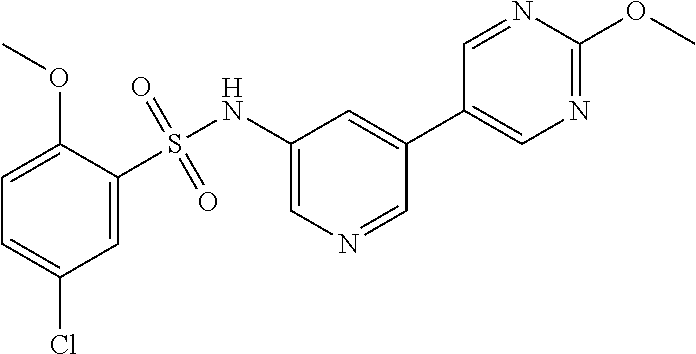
C1=C(S(NC2=CN=CC(C3=CN=C(OC)N=C3)=C2)(=O)=O)C(OC)=CC=C1Cl
